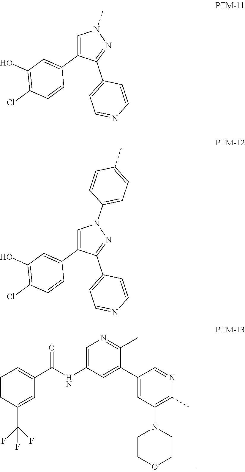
C1=CC(C(F)(F)F)=CC(C(NC2=CN=C(C)C(C3=CC(N4CCOCC4)=C(C)N=C3)=C2)=O)=C1.C1=C(C2=CC(O)=C(Cl)C=C2)C(C2=CC=NC=C2)=NN1C.C1=C(C2=CC(O)=C(Cl)C=C2)C(C2=CC=NC=C2)=NN1C1=CC=C(C)C=C1
